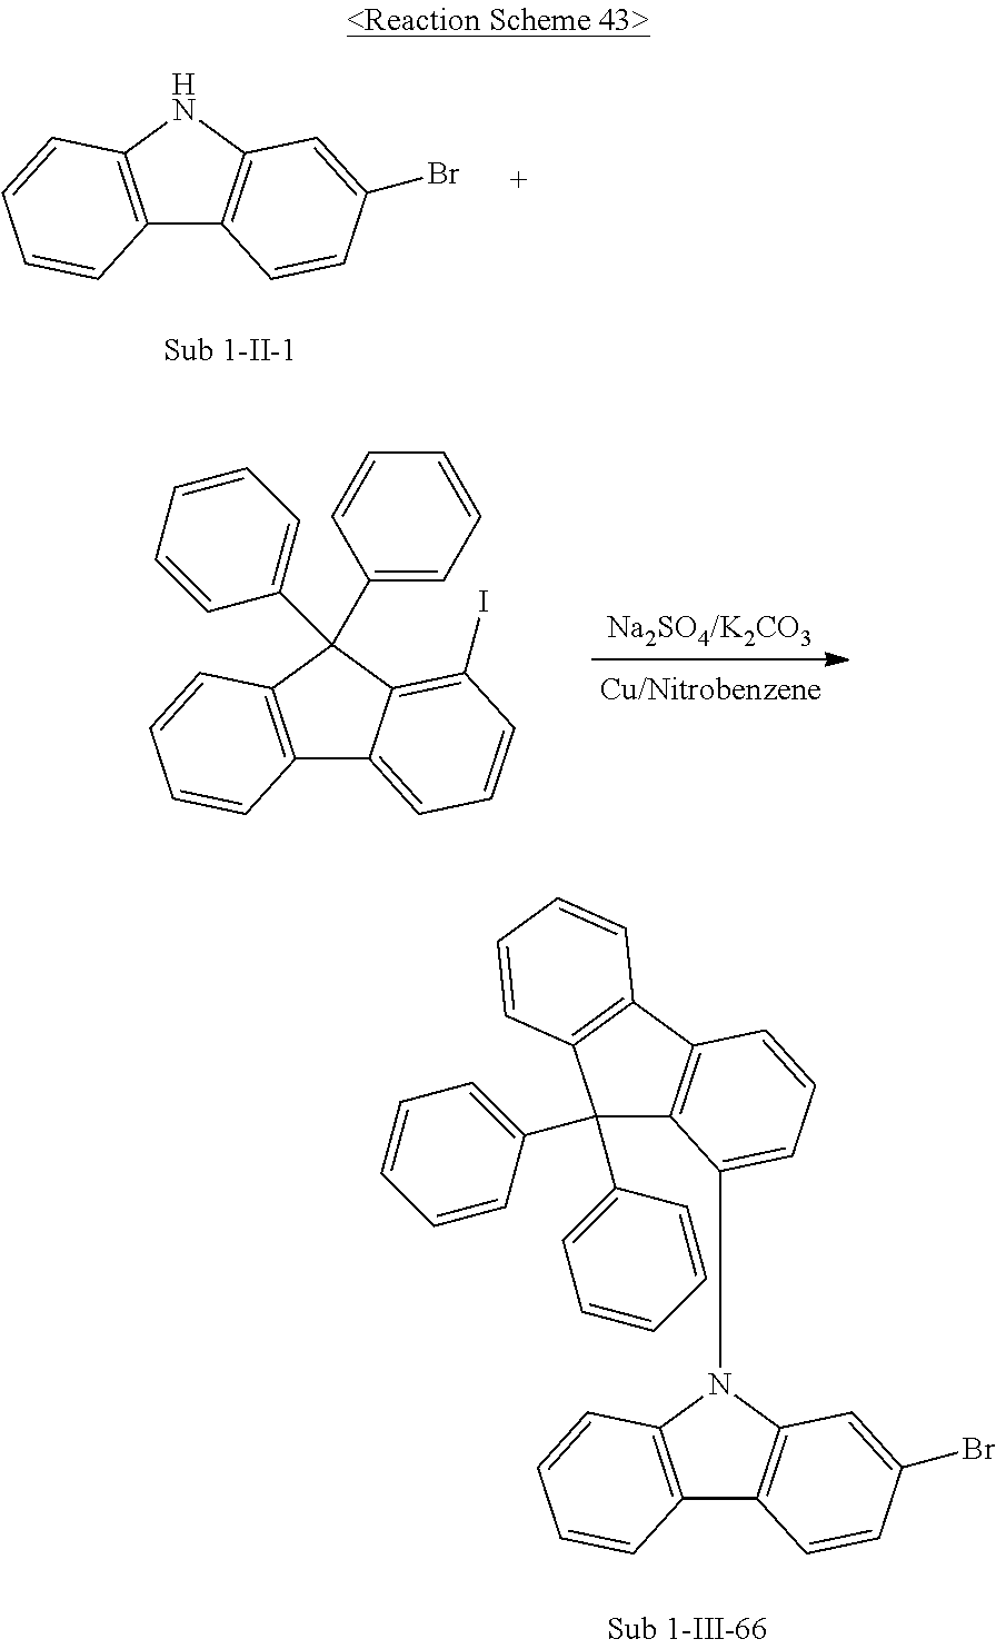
C12=C(NC3=C1C=CC(Br)=C3)C=CC=C2.C12=C(C(C3=CC=CC=C3)(C3=CC=CC=C3)C3=C(I)C=CC=C13)C=CC=C2.C12=C(N(C3=CC=CC4=C3C(C3=CC=CC=C3)(C3=CC=CC=C3)C3=C4C=CC=C3)C3=C1C=CC(Br)=C3)C=CC=C2
